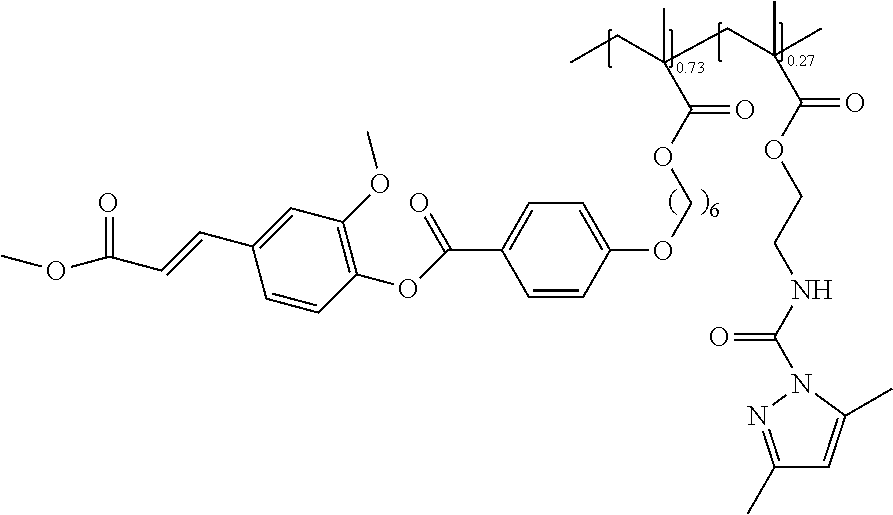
C1=CC(OCOC(C(C)(CC(C)(C)C(OCCNC(N2C(C)=CC(C)=N2)=O)=O)CC)=O)=CC=C1C(OC1=C(OC)C=C(C=CC(OC)=O)C=C1)=O
